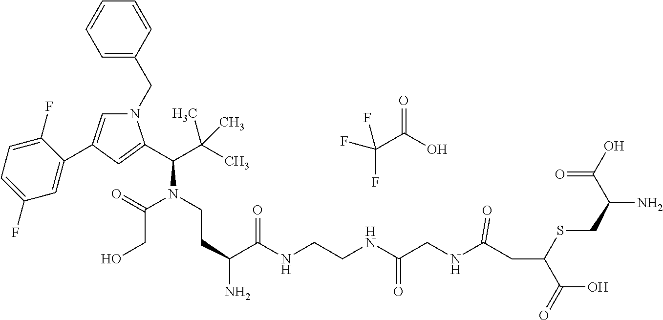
C1=C(CN2C=C(C3=CC(F)=CC=C3F)C=C2C(C(C)(C)C)N(C(CO)=O)CCC(C(NCCNC(CNC(=O)CC(C(O)=O)SCC(N)C(=O)O)=O)=O)N)C=CC=C1.C(C(O)=O)(F)(F)F
